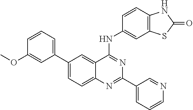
C1(C2=CC=C3C(=C2)C(NC2=CC4=C(C=C2)NC(=O)S4)=NC(C2=CC=CN=C2)=N3)=CC=CC(OC)=C1
